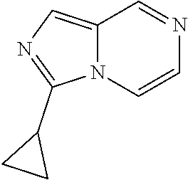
C12=CN=C(C3CC3)N1C=CN=C2
